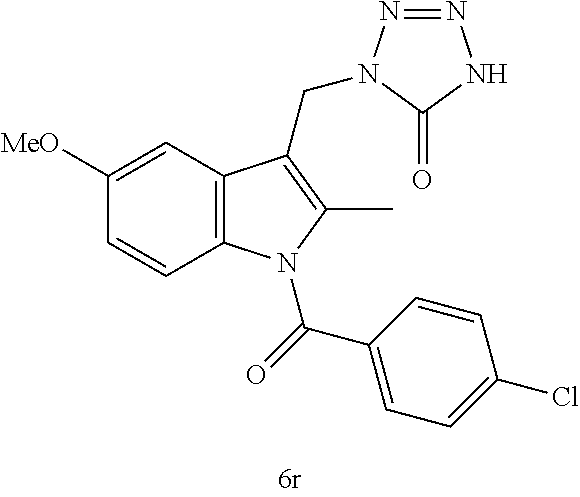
C12=C(C=C([MeO])C=C1)C(CN1N=NNC1=O)=C(C)N2C(=O)C1=CC=C(Cl)C=C1
